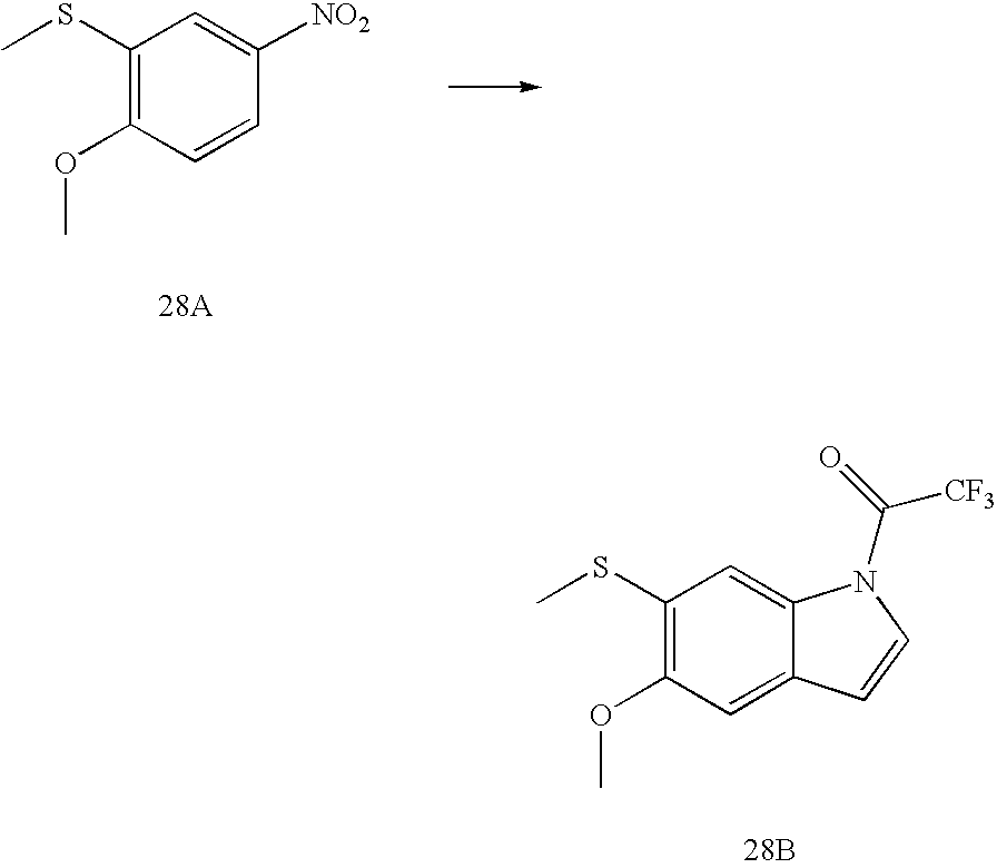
C1(SC)=C(OC)C=CC([NO2])=C1.C1(SC)=C(OC)C=C2C(=C1)N(C(=O)[CF3])C=C2.[28B]
